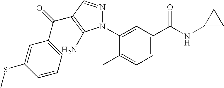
C1=C(N2N=CC(C(=O)C3=CC=CC(SC)=C3)=C2N)C(C)=CC=C1C(NC1CC1)=O
